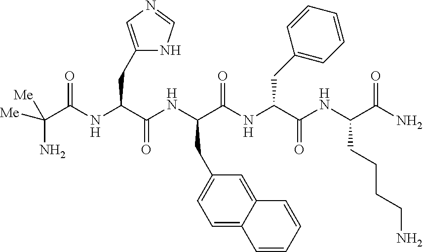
C(C(NC(C(NC(C(NC(C(NC(C(N)=O)CCCCN)=O)CC1=CC=CC=C1)=O)CC1=CC=C2C(=C1)C=CC=C2)=O)CC1=CN=CN1)=O)(N)([Me])[Me]
